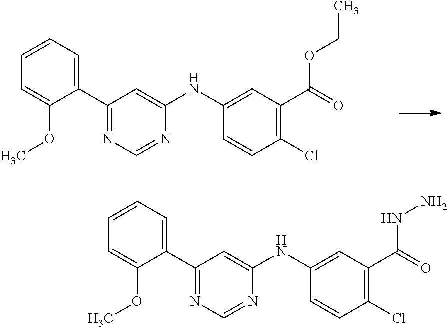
C1=CC=C(C2=NC=NC(NC3=CC(C(NN)=O)=C(Cl)C=C3)=C2)C(OC)=C1.C1=CC=C(C2=NC=NC(NC3=CC(C(OCC)=O)=C(Cl)C=C3)=C2)C(OC)=C1
